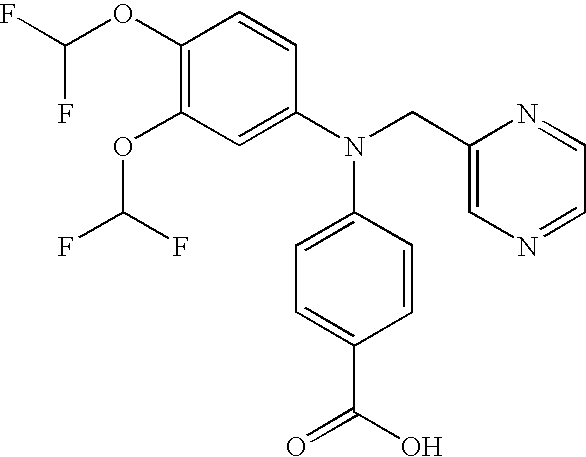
C1(OC(F)F)=C(OC(F)F)C=CC(N(CC2=CN=CC=N2)C2=CC=C(C(O)=O)C=C2)=C1
